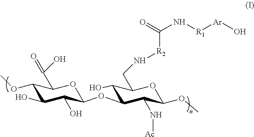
C1(OC)C(O)C(O)C(OC2C(O)C(CN[R2]C(N[R1][Ar]O)=O)OC(OC)C2N[Ac])OC1C(O)=O
